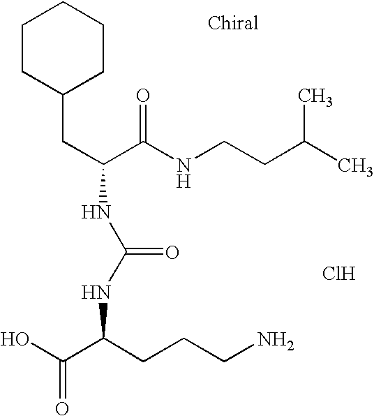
C1CC(CC(NC(NC(C(O)=O)CCCN)=O)C(=O)NCCC(C)C)CCC1.Cl
